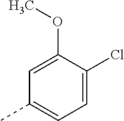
C1=C(OC)C(Cl)=CC=C1C
